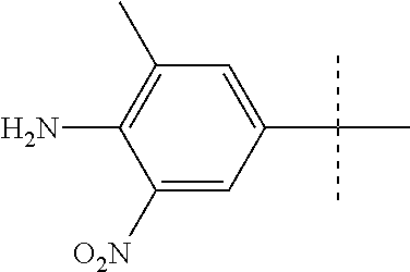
C1(C(C)(C)C)=CC(C)=C(N)C([O2N])=C1
